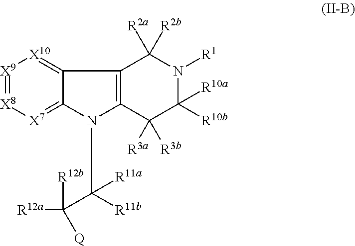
N1(C([R11b])(C([R12b])([R12a])[Q])[R11a])C2=[X7][X8]=[X9][X10]=C2C2=C1C([R3a])([R3b])C([R10b])([R10a])N([R1])C2([R2a])[R2b]
